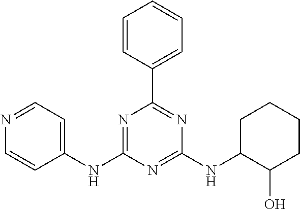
C1(NC2=NC(C3=CC=CC=C3)=NC(NC3C(O)CCCC3)=N2)=CC=NC=C1
